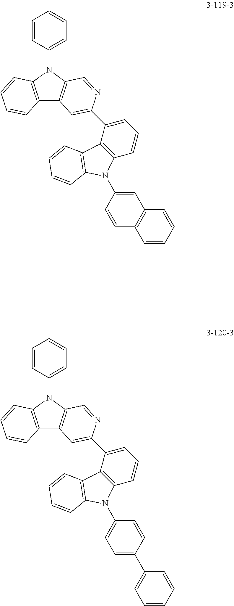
C12=C(N(C3=CC=CC=C3)C3=C1C=CC=C3)C=NC(C1=CC=CC3=C1C1=C(C=CC=C1)N3C1=CC=C(C3=CC=CC=C3)C=C1)=C2.C12=C(N(C3=CC=CC=C3)C3=C1C=CC=C3)C=NC(C1=CC=CC3=C1C1=C(C=CC=C1)N3C1=CC3=C(C=C1)C=CC=C3)=C2
